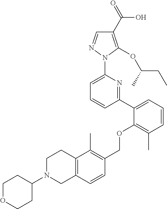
C1(C2=CC=CC(C)=C2OCC2=C(C)C3=C(C=C2)CN(C2CCOCC2)CC3)=NC(N2N=CC(C(=O)O)=C2OC(CC)C)=CC=C1
